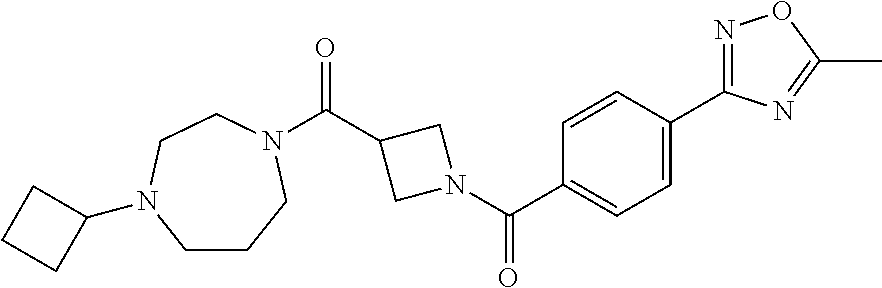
C(C1CN(C(C2=CC=C(C3=NOC(C)=N3)C=C2)=O)C1)(=O)N1CCCN(C2CCC2)CC1
